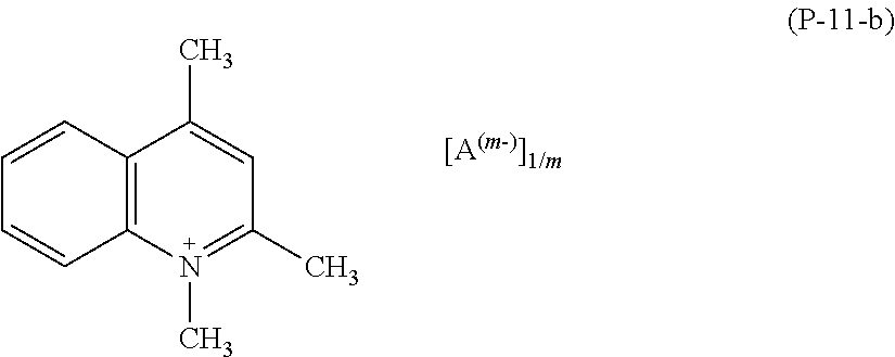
C12=C(N(C)=C(C)C=C1C)C=CC=C2
